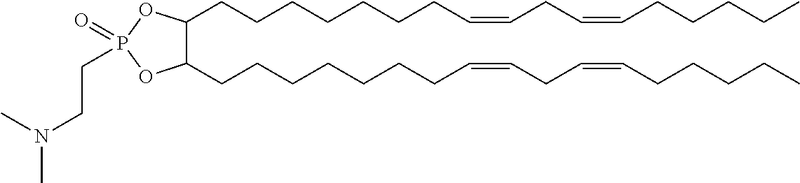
C1(CCCCCCCC=CCC=CCCCCC)C(CCCCCCCC=CCC=CCCCCC)OP(CCN(C)C)(=O)O1
